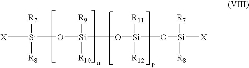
[X][Si]([R7])([R8])O[Si]([R9])([R10])O[Si]([R12])([R11])O[Si]([R7])([R8])[X]
